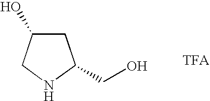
C1C(O)CNC1CO
